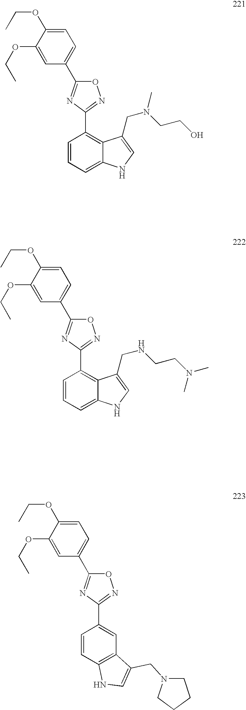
C1=CC=C2C(=C1C1=NOC(C3=CC=C(OCC)C(OCC)=C3)=N1)C(CN(CCO)C)=CN2.C1=CC=C2C(=C1C1=NOC(C3=CC=C(OCC)C(OCC)=C3)=N1)C(CNCCN(C)C)=CN2.C1=CC2=C(C=C1C1=NOC(C3=CC=C(OCC)C(OCC)=C3)=N1)C(CN1CCCC1)=CN2
